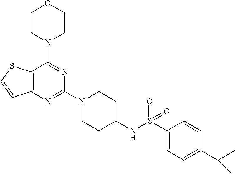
C12=C(N=C(N3CCC(NS(C4=CC=C(C(C)(C)C)C=C4)(=O)=O)CC3)N=C1N1CCOCC1)C=CS2
